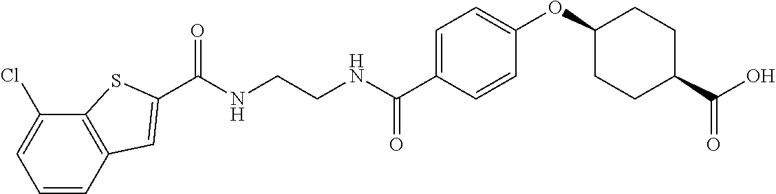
C(NCCNC(C1=CC=C(OC2CCC(C(O)=O)CC2)C=C1)=O)(=O)C1=CC2=C(C(Cl)=CC=C2)S1
